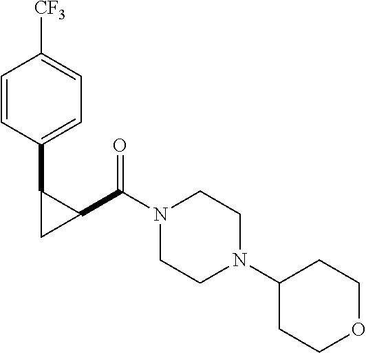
C1=CC(C2C(C(N3CCN(C4CCOCC4)CC3)=O)C2)=CC=C1[CF3]
